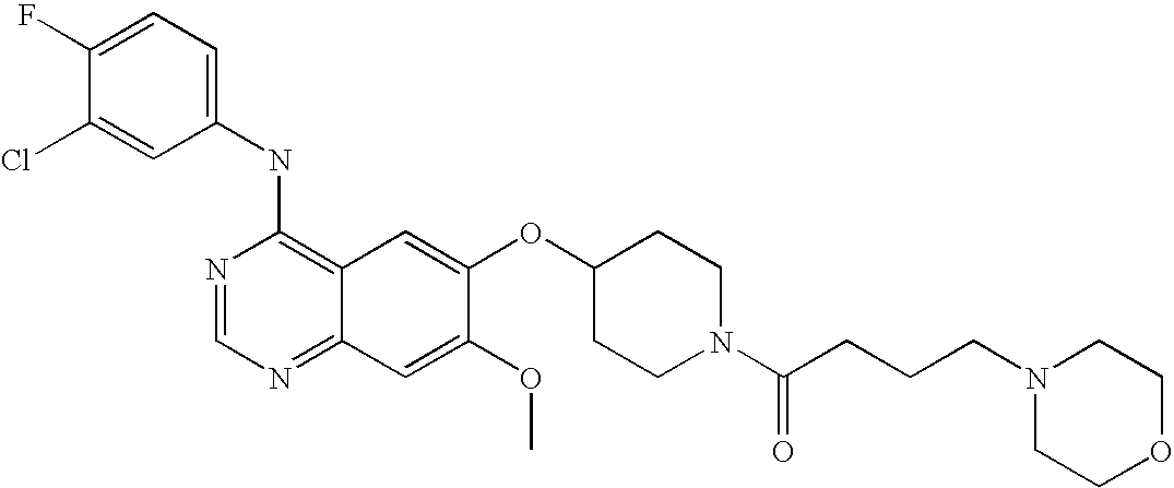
C1=C(Cl)C(F)=CC=C1NC1=C2C(=NC=N1)C=C(OC)C(OC1CCN(C(CCCN3CCOCC3)=O)CC1)=C2
